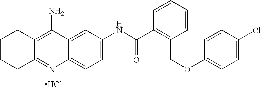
C12=C(N)C3=CC(NC(C4=C(COC5=CC=C(Cl)C=C5)C=CC=C4)=O)=CC=C3N=C1CCCC2.Cl
